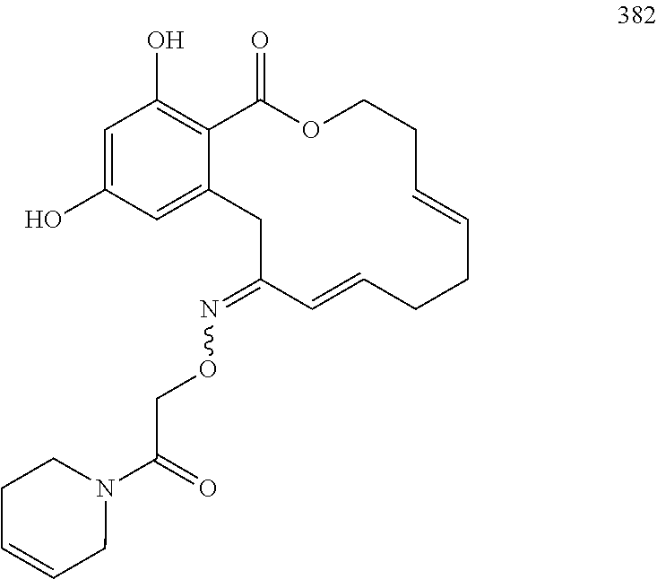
C1=C(O)C=C2C(=C1O)C(=O)OCCC=CCCC=CC(=NOCC(N1CCC=CC1)=O)C2
